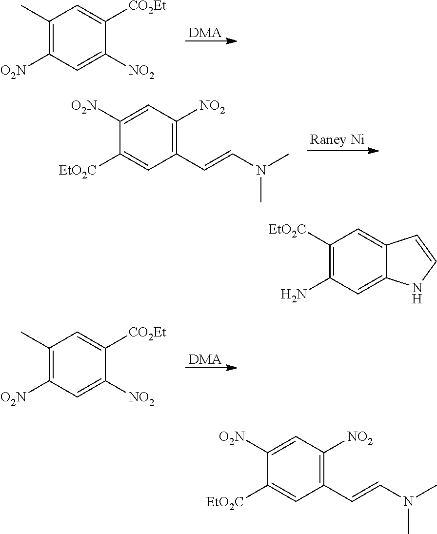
[DMA].C1(C)=C([O2N])C=C([NO2])C([CO2Et])=C1.[Raney Ni].C1([O2N])=CC([NO2])=C(C=CN(C)C)C=C1[EtO2C].[DMA].C1(C)=C([O2N])C=C([NO2])C([CO2Et])=C1.C1(N)=C([EtO2C])C=C2C(=C1)NC=C2.C1([EtO2C])=CC(C=CN(C)C)=C([NO2])C=C1[O2N]
